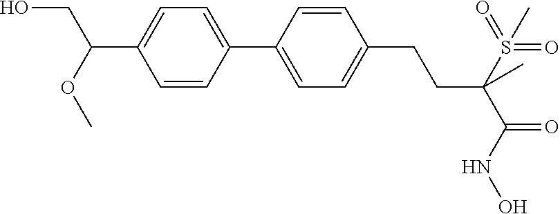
C1(C2=CC=C(C(CO)OC)C=C2)=CC=C(CCC(C(=O)NO)(S(=O)(=O)C)C)C=C1
